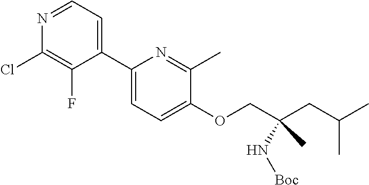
C1(C2=CC=NC(Cl)=C2F)=CC=C(OCC(CC(C)C)(N[Boc])C)C(C)=N1
